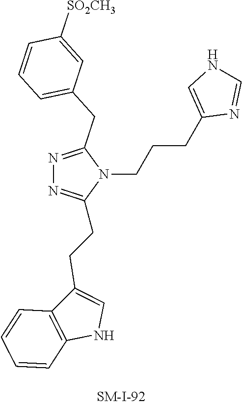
N1=C(CC2=CC=CC([SO2CH3])=C2)N(CCCC2=CNC=N2)C(CCC2=CNC3=C2C=CC=C3)=N1
